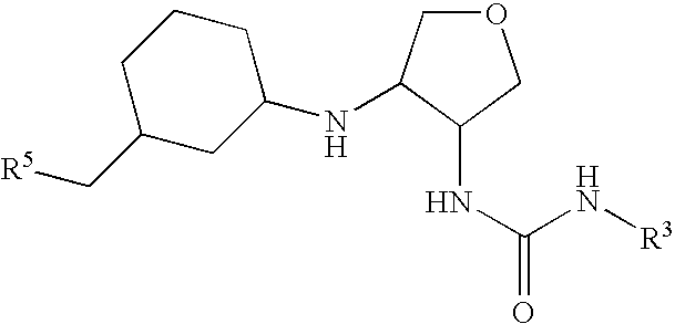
N(C(N[R3])=O)C1C(NC2CCCC(C[R5])C2)COC1
